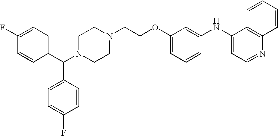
N1(C(C2=CC=C(F)C=C2)C2=CC=C(F)C=C2)CCN(CCOC2=CC=CC(NC3=CC(C)=NC4=C3C=CC=C4)=C2)CC1
